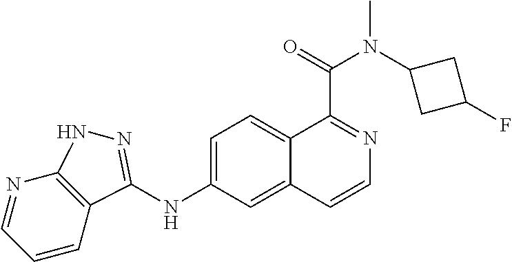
N1=CC=CC2=C1NN=C2NC1=CC=C2C(=C1)C=CN=C2C(=O)N(C1CC(F)C1)C
